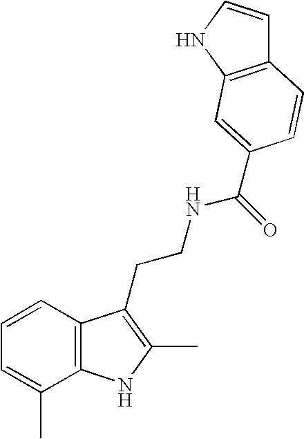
C1=CC2=C(C(C)=C1)NC(C)=C2CCNC(=O)C1=CC2=C(C=CN2)C=C1
